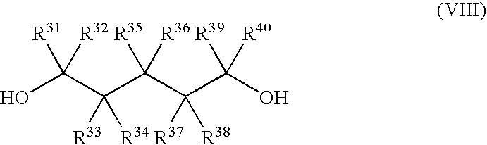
OC(C(C(C(C(O)([R39])[R40])([R37])[R38])([R35])[R36])([R33])[R34])([R31])[R32]
